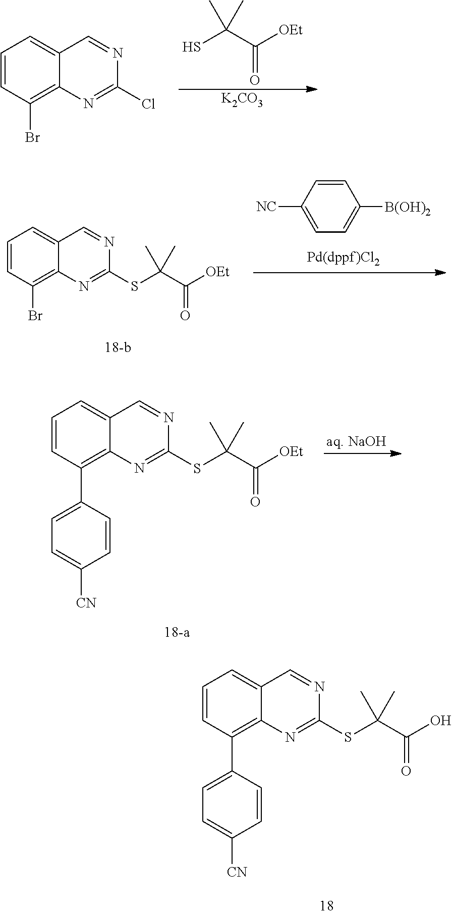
C1=CC(Br)=C2C(=C1)C=NC(Cl)=N2.SC(C([OEt])=O)(C)C.[K2CO3].C1=CC(C2=CC=C([CN])C=C2)=C2C(=C1)C=NC(SC(C(O)=O)(C)C)=N2.C1=CC(Br)=C2C(=C1)C=NC(SC(C([OEt])=O)(C)C)=N2.C1=CC([NC])=CC=C1[B(OH)2].[aq. NaOH].C1=CC(C2=CC=C([CN])C=C2)=C2C(=C1)C=NC(SC(C([OEt])=O)(C)C)=N2
